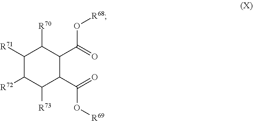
C1(C(O[R69])=O)C(C(=O)O[R68])C([R70])C([R71])C([R72])C1[R73]
